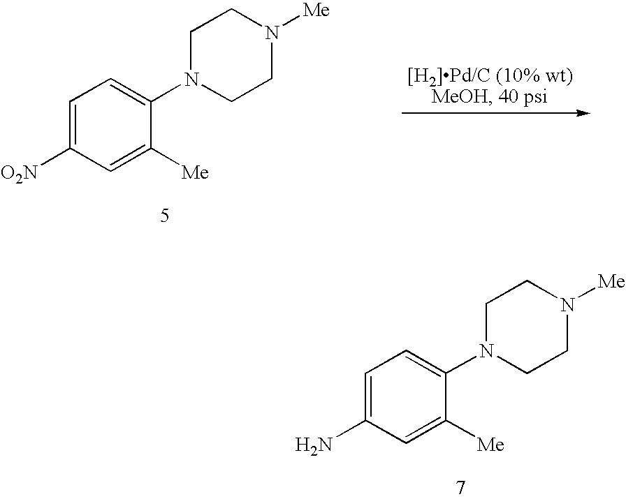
C1=C(N)C=C([Me])C(N2CCN([Me])CC2)=C1.C1=C([O2N])C=C([Me])C(N2CCN([Me])CC2)=C1
